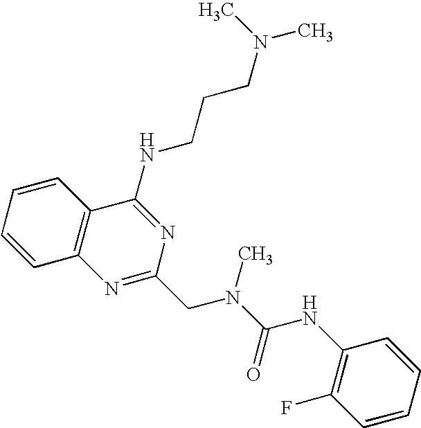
C1=CC2=C(C=C1)C(NCCCN(C)C)=NC(CN(C(=O)NC1=C(F)C=CC=C1)C)=N2
